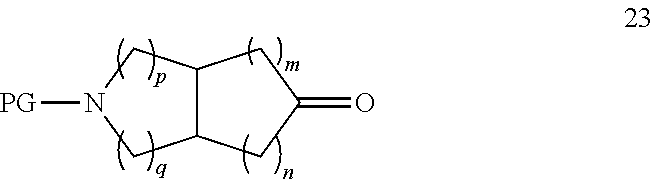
C12C(CN([PG])C1)CC(=O)C2
